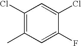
C1(Cl)=C(C)C=C(F)C(Cl)=C1
